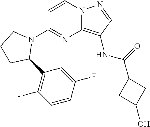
C1=CN2C(=C(NC(C3CC(O)C3)=O)C=N2)N=C1N1CCCC1C1=C(F)C=CC(F)=C1
